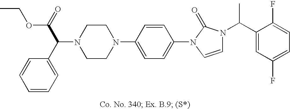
N1(C(C2=CC=CC=C2)C(=O)OCC)CCN(C2=CC=C(N3C=CN(C(C4=CC(F)=CC=C4F)C)C3=O)C=C2)CC1
